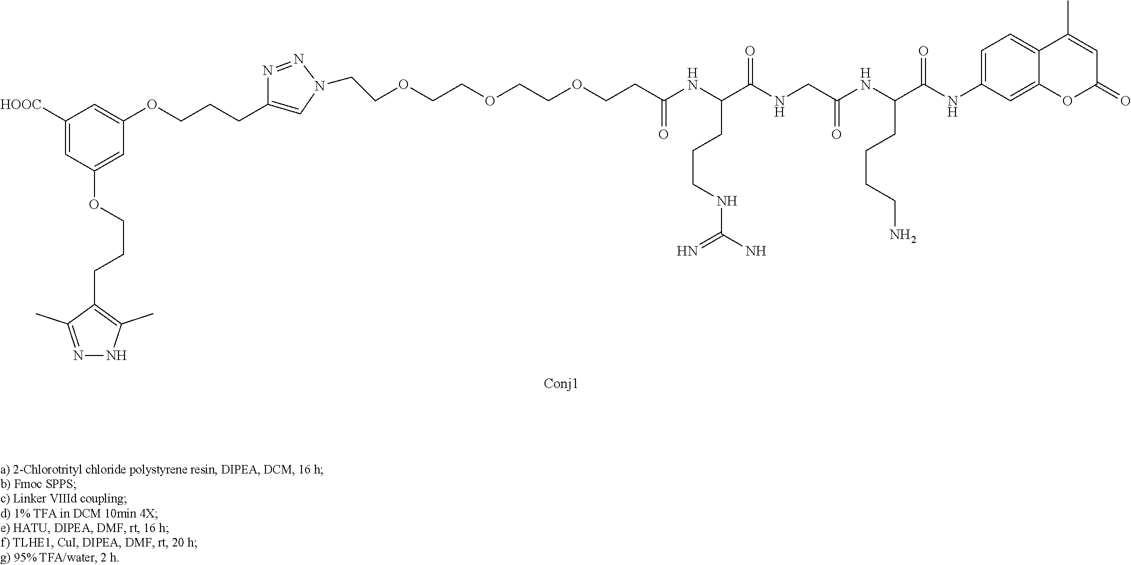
C1([HOOC])=CC(OCCCC2=C(C)NN=C2C)=CC(OCCCC2=CN(CCOCCOCCOCCC(NC(C(NCC(NC(C(NC3=CC=C4C(=C3)OC(=O)C=C4C)=O)CCCCN)=O)=O)CCCNC(=N)N)=O)N=N2)=C1
